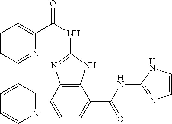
C1=CC(C2=CC=CN=C2)=NC(C(NC2=NC3=C(N2)C(C(NC2=NC=CN2)=O)=CC=C3)=O)=C1
